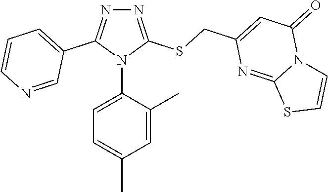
N1=C(SCC2=CC(=O)N3C(=N2)SC=C3)N(C2=CC=C(C)C=C2C)C(C2=CC=CN=C2)=N1
